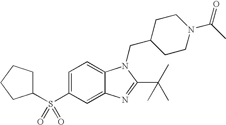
C12=CC(S(C3CCCC3)(=O)=O)=CC=C1N(CC1CCN(C(=O)C)CC1)C(C(C)(C)C)=N2
